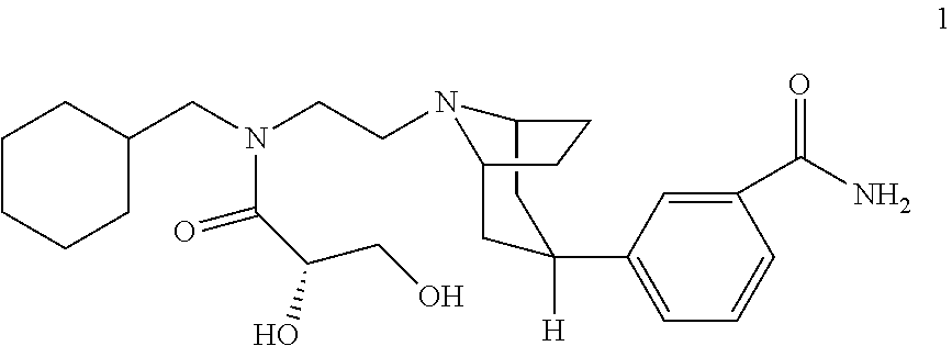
C1C(C2=CC=CC(C(N)=O)=C2)([H])CC2N(CCN(CC3CCCCC3)C(=O)C(CO)O)C1CC2
